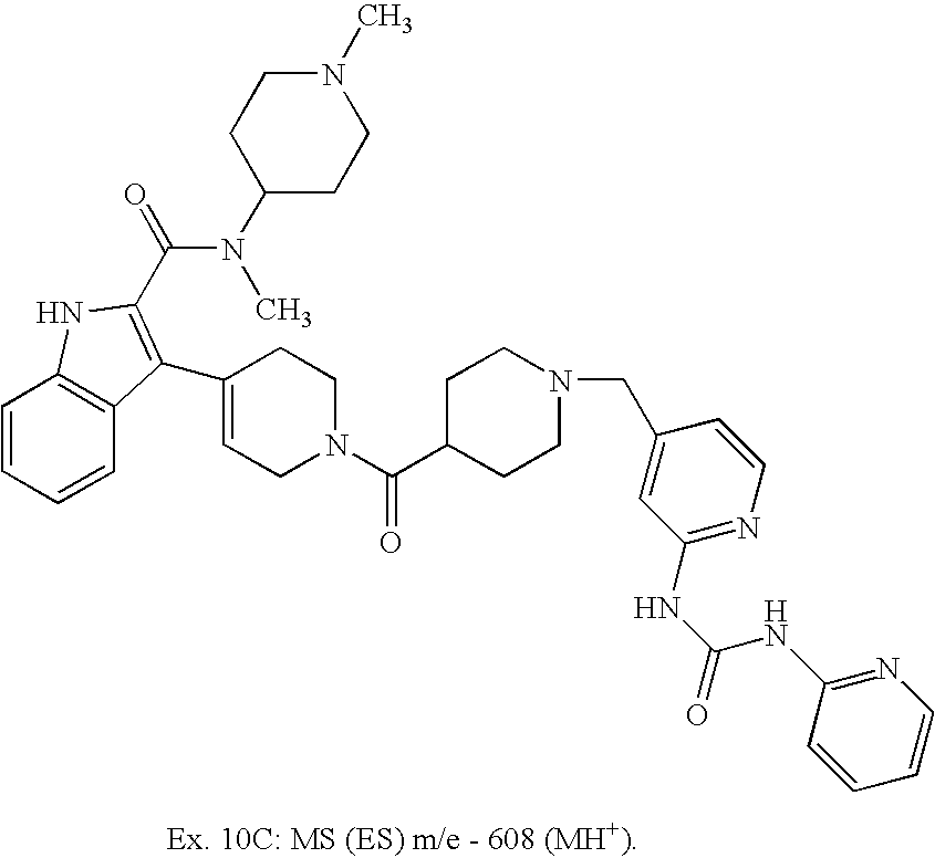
C1=CC=CC2=C1NC(C(N(C1CCN(C)CC1)C)=O)=C2C1=CCN(C(C2CCN(CC3=CC(NC(NC4=NC=CC=C4)=O)=NC=C3)CC2)=O)CC1
